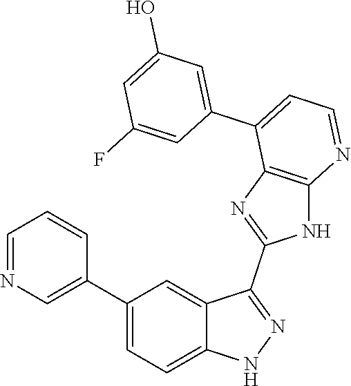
C1=NC=C(C2=CC=C3C(=C2)C(C2=NC4=C(N2)N=CC=C4C2=CC(O)=CC(F)=C2)=NN3)C=C1
